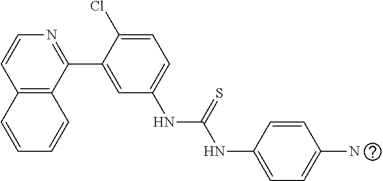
C12=C(C(C3=CC(NC(NC4=CC=C(N)C=C4)=S)=CC=C3Cl)=NC=C1)C=CC=C2
